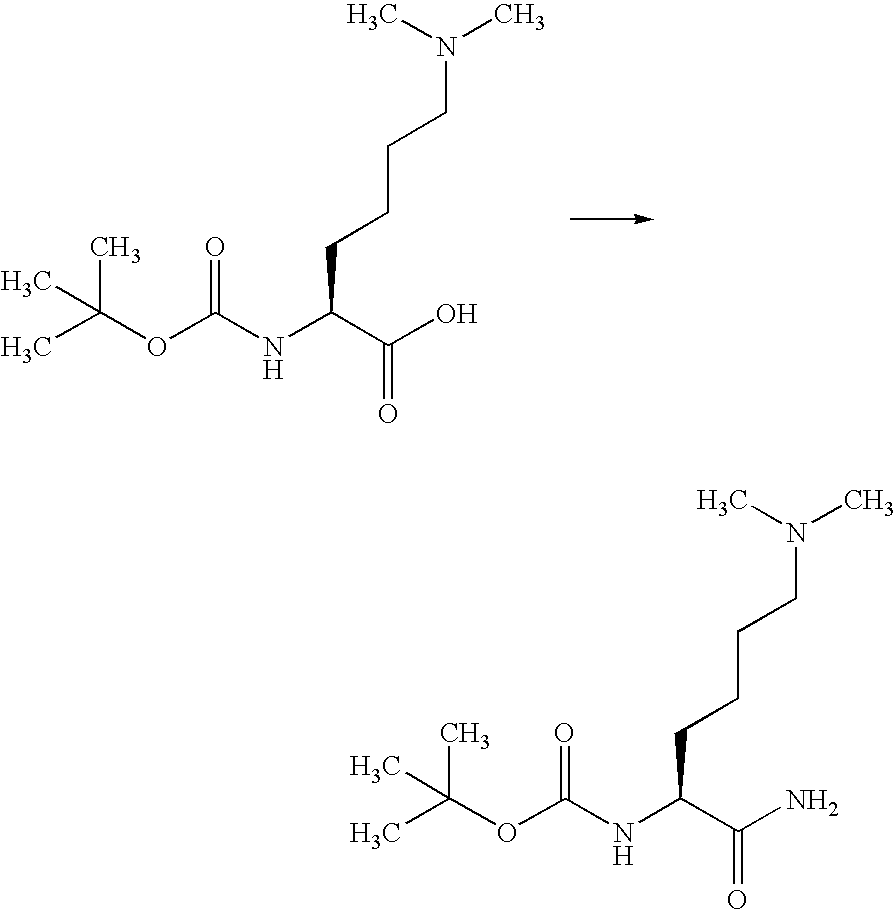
CC(OC(NC(C(O)=O)CCCCN(C)C)=O)(C)C.CC(OC(NC(C(N)=O)CCCCN(C)C)=O)(C)C
